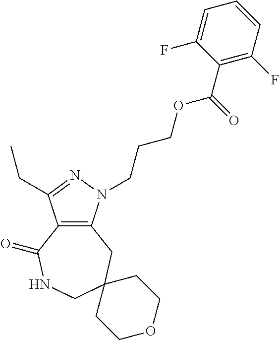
C12=C(N(CCCOC(C3=C(F)C=CC=C3F)=O)N=C1CC)CC1(CNC2=O)CCOCC1
